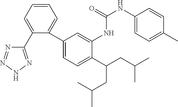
C1(C2=CC=CC=C2C2=CC=C(C(CC(C)C)CC(C)C)C(NC(NC3=CC=C(C)C=C3)=O)=C2)=NNN=N1
